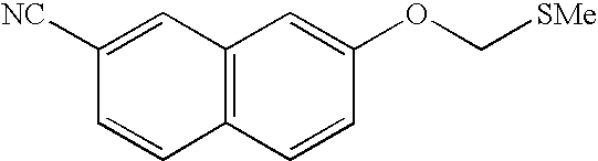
C12=C(C=CC(OC[SMe])=C1)C=CC([NC])=C2
